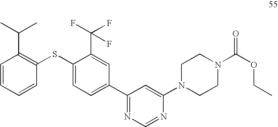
C1=CC=CC(SC2=CC=C(C3=NC=NC(N4CCN(C(OCC)=O)CC4)=C3)C=C2C(F)(F)F)=C1C(C)C
